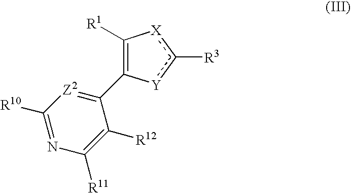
C1(C2=[Z2]C([R10])=NC([R11])=C2[R12])=C([R1])[X]c([R3])[Y]1
